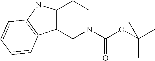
C12=C(CN(C(OC(C)(C)C)=O)CC1)C1=C(N2)C=CC=C1
